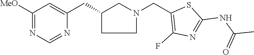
C1C(CC2=CC([MeO])=NC=N2)CN(CC2=C(F)N=C(NC(C)=O)S2)C1
